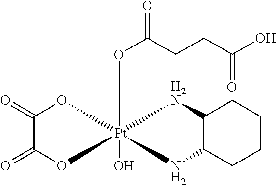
O(C(CCC(O)=O)=O)[Pt]12(O)(OC(=O)C(=O)O1)[H2N]C1C(CCCC1)N2
